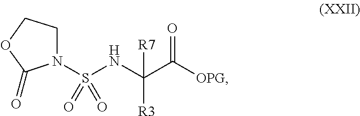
N1(S(NC(C([OPG])=O)([R7])[R3])(=O)=O)CCOC1=O
